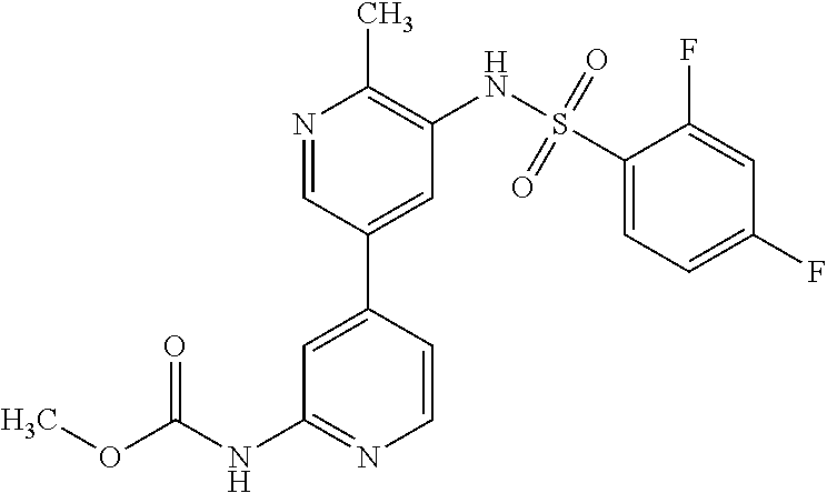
C1=C(C2=CC(NS(C3=CC=C(F)C=C3F)(=O)=O)=C(C)N=C2)C=CN=C1NC(OC)=O
